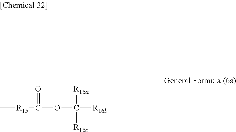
C[R15]C(OC([R16b])([R16a])[R16c])=O
